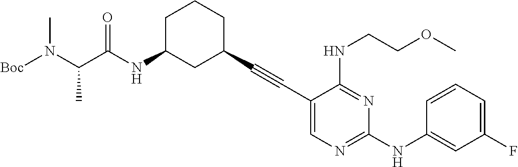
[Boc]N(C(C(NC1CC(C#CC2=CN=C(NC3=CC(F)=CC=C3)N=C2NCCOC)CCC1)=O)C)C
